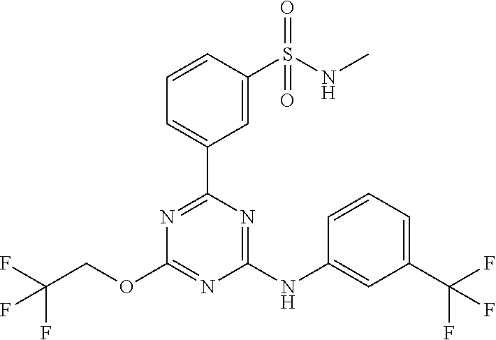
C1(C2=CC=CC(S(NC)(=O)=O)=C2)=NC(OCC(F)(F)F)=NC(NC2=CC(C(F)(F)F)=CC=C2)=N1
